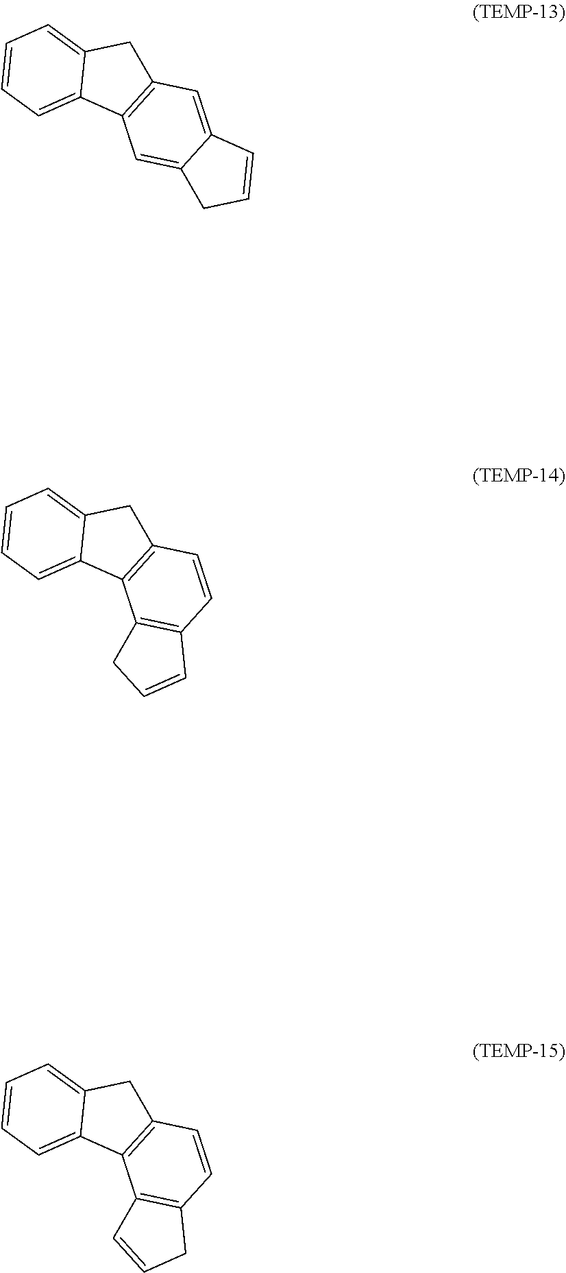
C12=CC3=C(C=C1CC=C2)C1=CC=CC=C1C3.C1=CC2=C(C3=C1C=CC3)C1=CC=CC=C1C2.C1=CC2=C(C3=C1CC=C3)C1=CC=CC=C1C2
